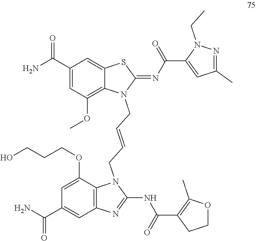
C1(C(=O)N)=CC(OC)=C2C(=C1)SC(=NC(C1=CC(C)=NN1CC)=O)N2CC=CCN1C2=C(C=C(C(=O)N)C=C2OCCCO)N=C1NC(=O)C1=C(C)OCC1
